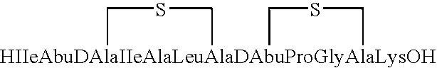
C1[HIIeAbuDAlaIIeAlaLeuAlaDAbuProGlyAlaLysOH]2(CS1)CSC2
